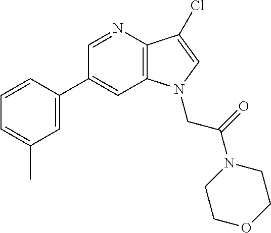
C1=C(C2=CC3=C(N=C2)C(Cl)=CN3CC(=O)N2CCOCC2)C=CC=C1C
